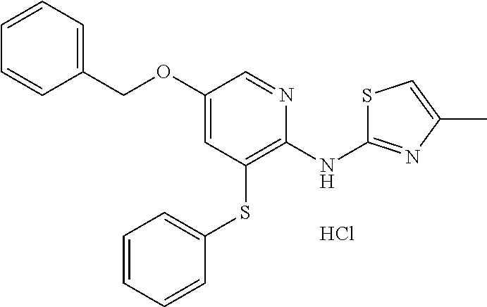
C1(OCC2=CC=CC=C2)=CC(SC2=CC=CC=C2)=C(NC2=NC(C)=CS2)N=C1.Cl
